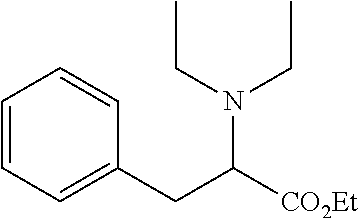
C1=CC=C(CC([CO2Et])N(CC)CC)C=C1
